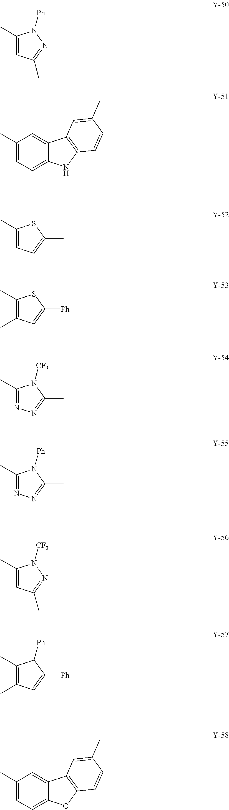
C1(C)=CC(C)=NN1[Ph].C1(C)=CC=C2C(=C1)C1=C(N2)C=CC(C)=C1.C1(C)=CC=C(C)S1.C1(C)=C(C)C=C([Ph])S1.C1(C)=NN=C(C)N1[CF3].C1(C)=NN=C(C)N1[Ph].C1(C)=CC(C)=NN1[CF3].C1(C)=C(C)C=C([Ph])C1[Ph].C1(C)=CC=C2C(=C1)C1=C(O2)C=CC(C)=C1
